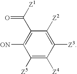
C1([Z5])=C([Z4])C([Z3])=C([Z2])C(C([Z1])=O)=C1[ON]
